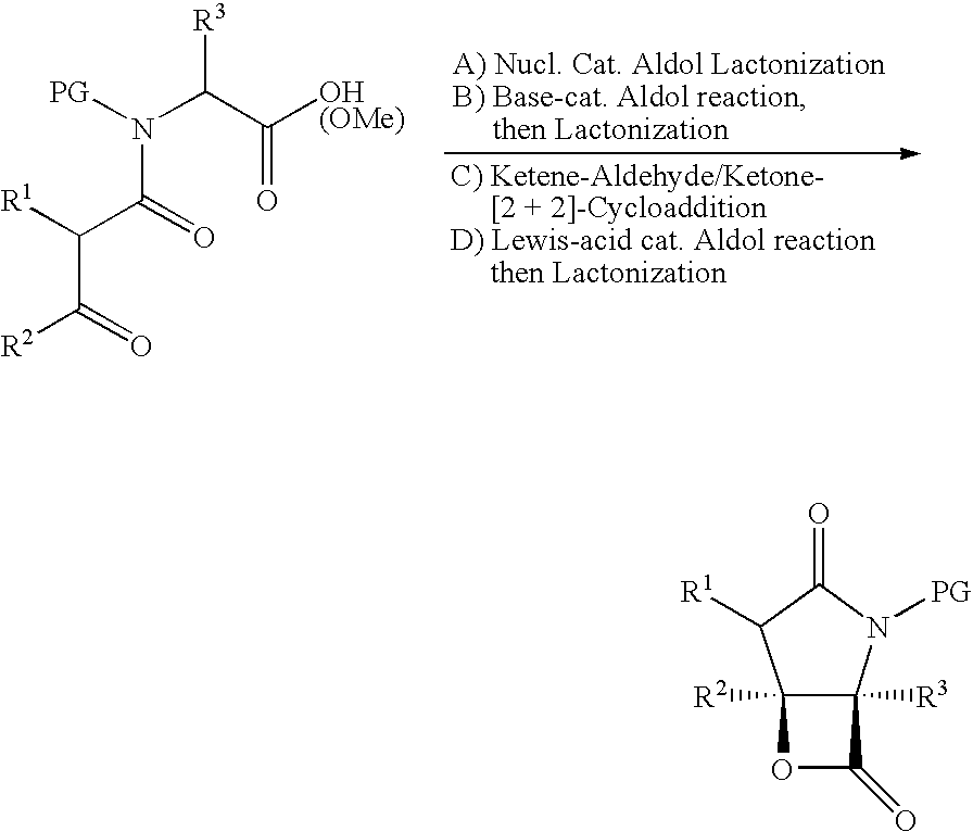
[PG]N(C(C([OH(OMe)])=O)[R3])C(=O)C([R1])C(=O)[R2].C12([R2])C([R3])(N([PG])C(=O)C1[R1])C(=O)O2
